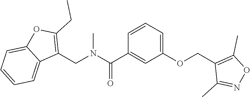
C1(OCC2=C(C)ON=C2C)=CC=CC(C(N(CC2=C(CC)OC3=CC=CC=C23)C)=O)=C1
